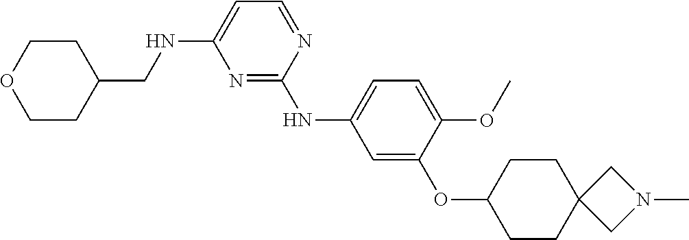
C1(CNC2=CC=NC(NC3=CC=C(OC)C(OC4CCC5(CC4)CN(C)C5)=C3)=N2)CCOCC1
